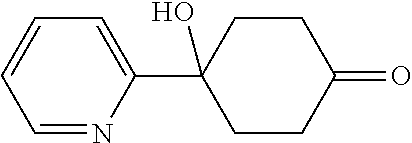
C1=C(C2(O)CCC(=O)CC2)N=CC=C1
